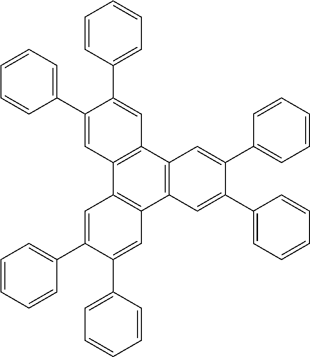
C1=C(C2=CC=CC=C2)C(C2=CC=CC=C2)=CC2=C1C1=C(C3=C2C=C(C2=CC=CC=C2)C(C2=CC=CC=C2)=C3)C=C(C2=CC=CC=C2)C(C2=CC=CC=C2)=C1
